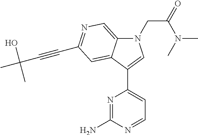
N1(CC(=O)N(C)C)C2=CN=C(C#CC(O)(C)C)C=C2C(C2=CC=NC(N)=N2)=C1
